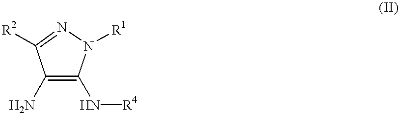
C1(N)=C(N[R4])N([R1])N=C1[R2]
